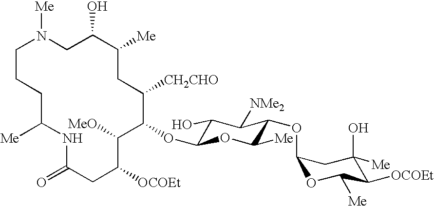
[Me]N1CC(O)C([Me])CC([CH2CHO])C(OC2C(O)C([NMe2])C(OC3OC([Me])C([OCOEt])C(O)([Me])C3)C([Me])O2)C([MeO])C([OCOEt])CC(=O)NC([Me])CCC1
